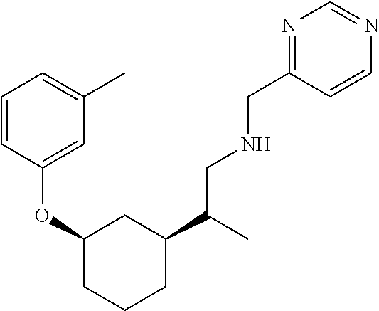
C1(C(CNCC2=NC=NC=C2)C)CC(OC2=CC(C)=CC=C2)CCC1
